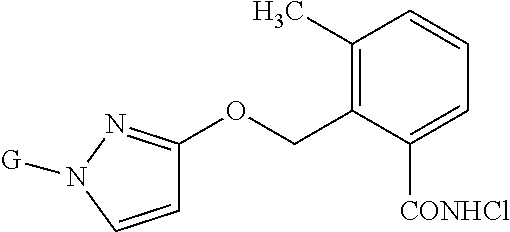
C1=CN([G])N=C1OCC1=C(C)C=CC=C1[CONHCl]
